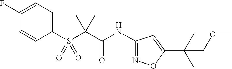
C1(NC(C(C)(C)S(C2=CC=C(F)C=C2)(=O)=O)=O)=NOC(C(C)(C)COC)=C1
